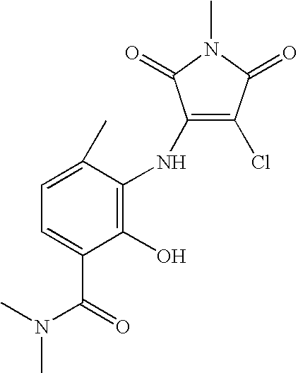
N(C1=C(Cl)C(=O)N(C)C1=O)C1=C(O)C(C(=O)N(C)C)=CC=C1C
